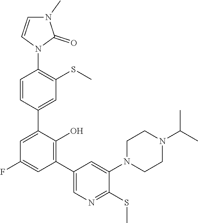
C1(C2=C(O)C(C3=CC(SC)=C(N4C(=O)N(C)C=C4)C=C3)=CC(F)=C2)=CN=C(SC)C(N2CCN(C(C)C)CC2)=C1
